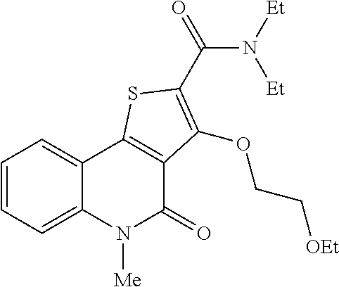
C1=CC=C2C(=C1)C1=C(C(=O)N2[Me])C(OCC[OEt])=C(C(=O)N([Et])[Et])S1
